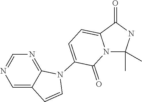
C1=C2C(=NC=N1)N(C1=CC=C3N(C(C)(C)NC3=O)C1=O)C=C2
